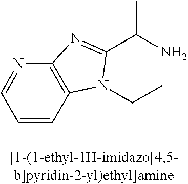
C1=CC2=C(N=C1)N=C(C(C)N)N2CC
